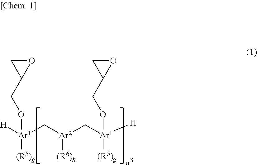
[H][Ar1](C[Ar2](C[Ar1]([H])(OCC1OC1)[(R5)g])[(R6)h])(OCC1OC1)[(R5)g]
